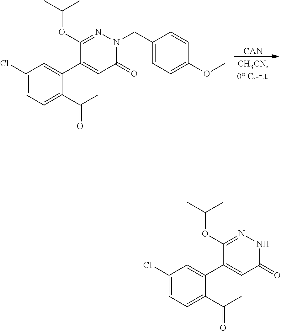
[CAN].C1(OC(C)C)=NN(CC2=CC=C(OC)C=C2)C(=O)C=C1C1=CC(Cl)=CC=C1C(C)=O.C1(OC(C)C)=NNC(=O)C=C1C1=CC(Cl)=CC=C1C(C)=O
